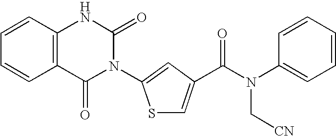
C12=C(C=CC=C1)NC(=O)N(C1=CC(C(N(C[CN])C3=CC=CC=C3)=O)=CS1)C2=O
